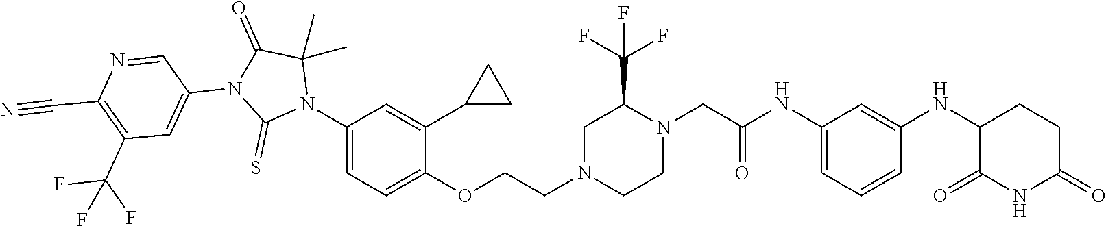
C1=C(NC(CN2C(C(F)(F)F)CN(CCOC3=CC=C(N4C(C)(C)C(=O)N(C5=CC(C(F)(F)F)=C(C#N)N=C5)C4=S)C=C3C3CC3)CC2)=O)C=C(NC2C(=O)NC(=O)CC2)C=C1
